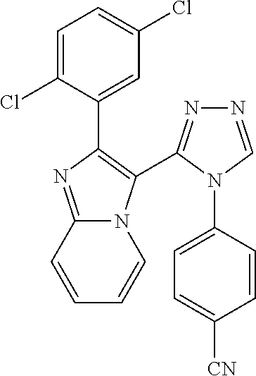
C1=C(Cl)C(C2=C(C3=NN=CN3C3=CC=C([CN])C=C3)N3C(=N2)C=CC=C3)=CC(Cl)=C1
